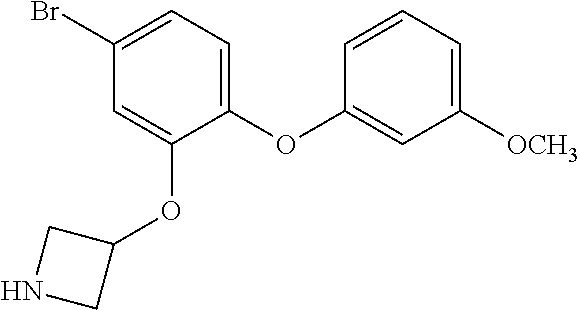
C1(Br)=CC=C(OC2=CC([OCH3])=CC=C2)C(OC2CNC2)=C1
